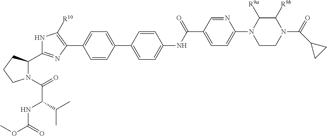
C1=CC(C2=CC=C(NC(C3=CC=C(N4CCN(C(=O)C5CC5)C([R9b])C4[R9a])N=C3)=O)C=C2)=CC=C1C1=C([R10])NC(C2N(C(=O)C(C(C)C)NC(OC)=O)CCC2)=N1
